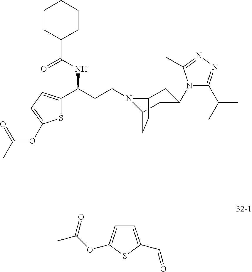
N1(CCC(C2=CC=C(OC(C)=O)S2)NC(C2CCCCC2)=O)C2CC(N3C(C(C)C)=NN=C3C)CC1CC2.C1=C(C=O)SC(OC(=O)C)=C1
